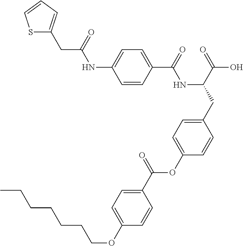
C1=CC(C(=O)NC(CC2=CC=C(OC(C3=CC=C(OCCCCCCC)C=C3)=O)C=C2)C(=O)O)=CC=C1NC(CC1=CC=CS1)=O
